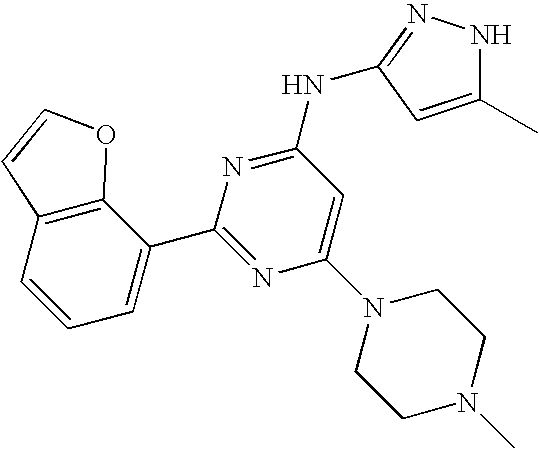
C12=C(C(C3=NC(N4CCN(C)CC4)=CC(NC4=NNC(C)=C4)=N3)=CC=C1)OC=C2
